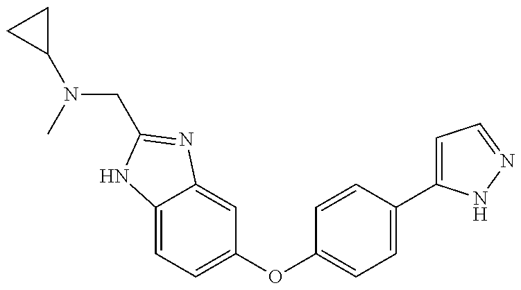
C1(N(CC2=NC3=CC(OC4=CC=C(C5=CC=NN5)C=C4)=CC=C3N2)C)CC1
